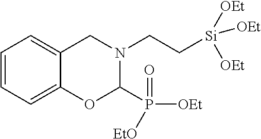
C1=CC=C2C(=C1)CN(CC[Si]([OEt])([OEt])[OEt])C(P([OEt])([EtO])=O)O2
